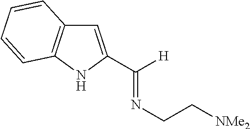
C1=C(C([H])=NCC[NMe2])NC2=C1C=CC=C2
